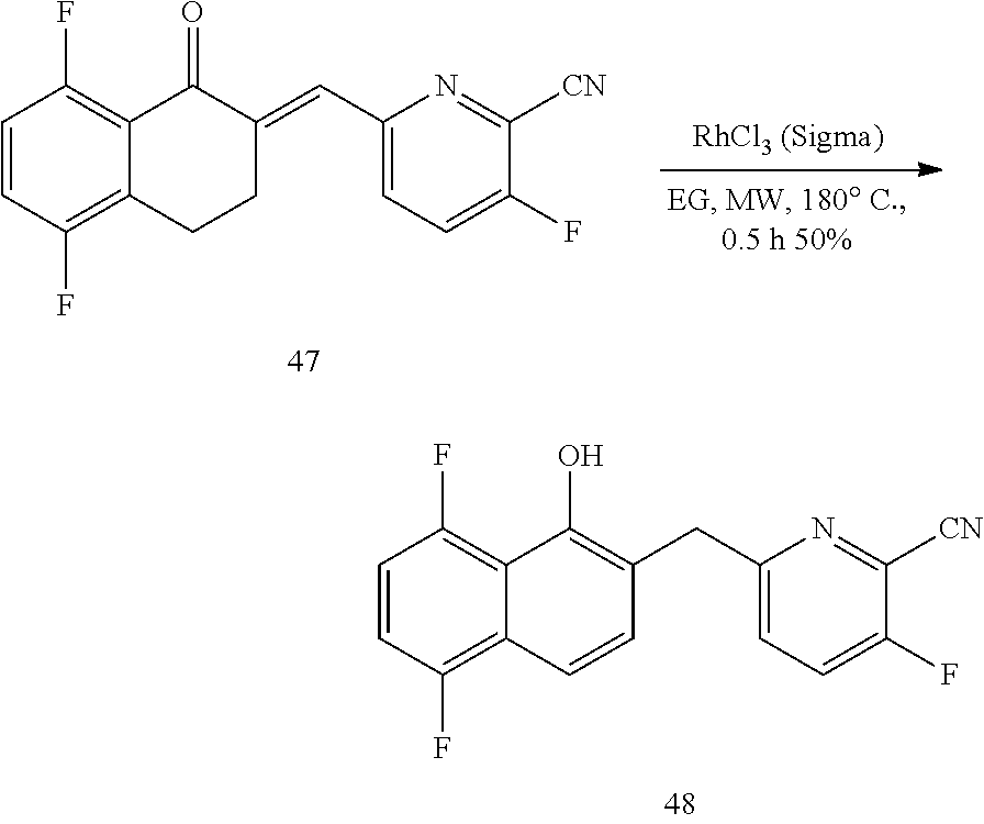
C1=CC(F)=C2C(=C1F)C(O)=C(CC1=CC=C(F)C([CN])=N1)C=C2.C1=CC(F)=C2C(=C1F)C(=O)C(=CC1=CC=C(F)C([CN])=N1)CC2
